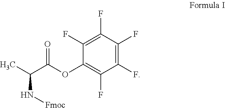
C1(F)=C(F)C(F)=C(F)C(OC(C(C)N[Fmoc])=O)=C1F
